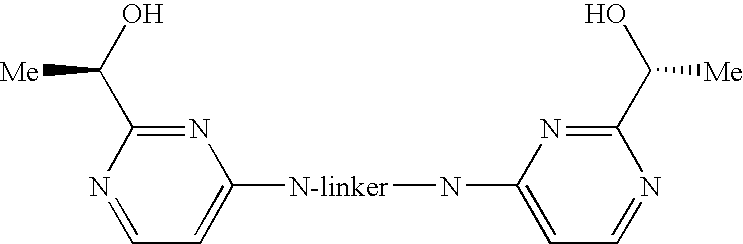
C1=NC(C(O)[Me])=NC([N-linker]NC2=CC=NC(C(O)[Me])=N2)=C1
